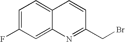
C1=C(F)C=C2C(=C1)C=CC(CBr)=N2
